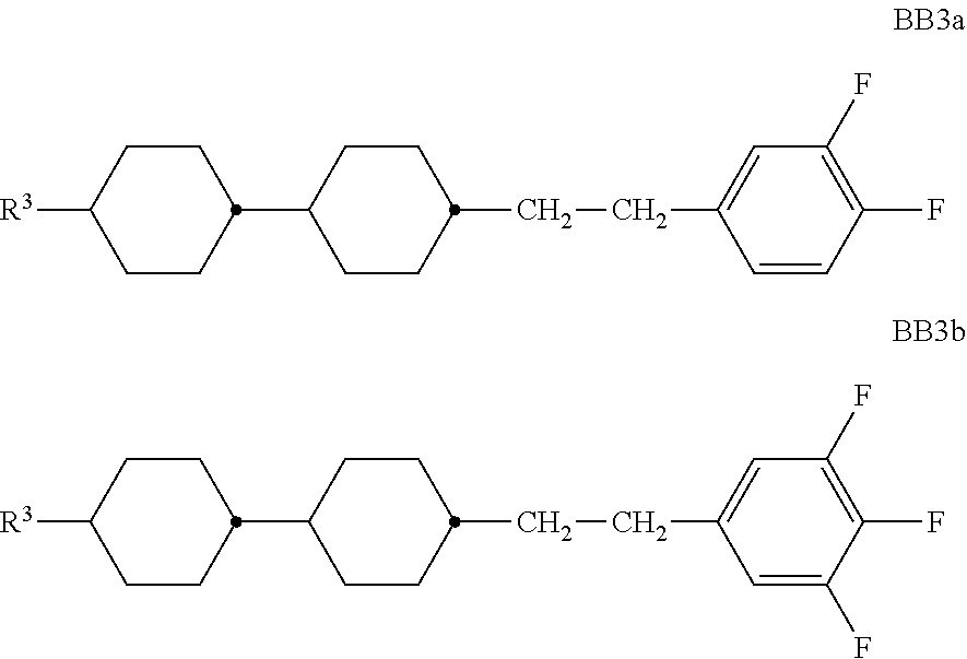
C1CC([R3])CCC1C1CCC(CCC2=CC(F)=C(F)C=C2)CC1.C1CC([R3])CCC1C1CCC(CCC2=CC(F)=C(F)C(F)=C2)CC1
